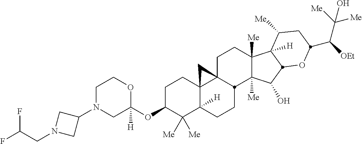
C1N(C2CN(CC(F)F)C2)CC(OC2C([Me])([Me])C3([H])C4(CC2)C2(CCC5([Me])C([Me])(C(O)C6C5([H])C([Me])CC(C([OEt])C([Me])([Me])O)O6)C2CC3)C4)([H])OC1
